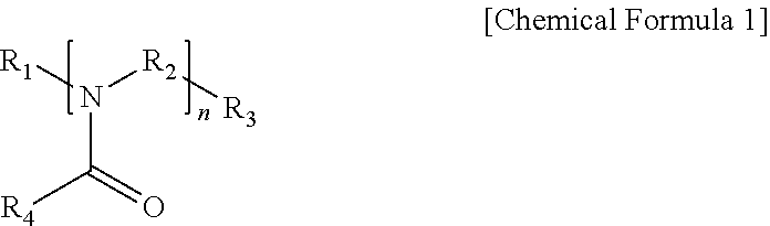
N(C(=O)[R4])([R1])[R2][R3]
